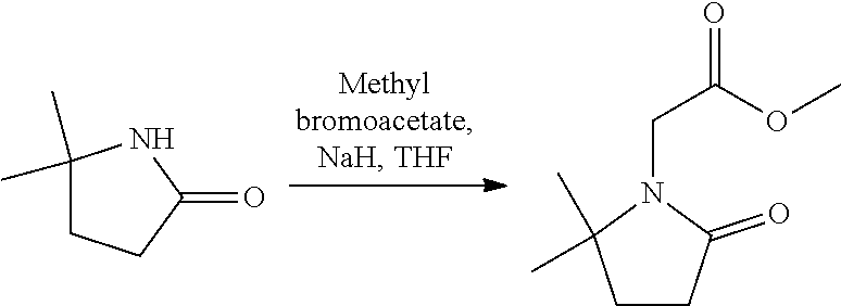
C1(C)(C)CCC(=O)N1.C1CC(=O)N(CC(OC)=O)C1(C)C
